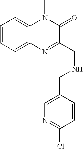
C1=CC=C2C(=C1)N(C)C(=O)C(CNCC1=CN=C(Cl)C=C1)=N2
